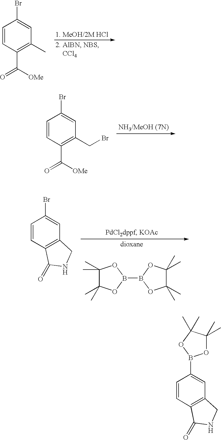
C1=CC(C(=O)[OMe])=C(C)C=C1Br.C1(C)(C)C(C)(C)OB(B2OC(C)(C)C(C)(C)O2)O1.C1=CC2=C(C=C1Br)CNC2=O.C1=CC(C(=O)[OMe])=C(CBr)C=C1Br.O1C(C)(C)C(C)(C)OB1C1=CC2=C(C=C1)C(=O)NC2
